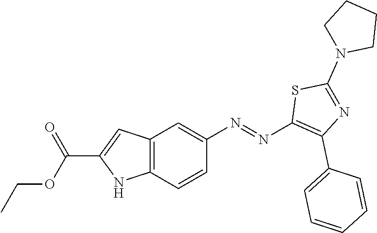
C12=C(C=CC(N=NC3=C(C4=CC=CC=C4)N=C(N4CCCC4)S3)=C1)NC(C(OCC)=O)=C2
